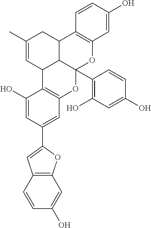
C1=CC2=C(C=C1O)OC(C1=CC3=C(C(O)=C1)C1C4C(C5=C(O)C=C(O)C=C5)(O3)OC3=C(C4CC(C)=C1)C=CC(O)=C3)=C2
